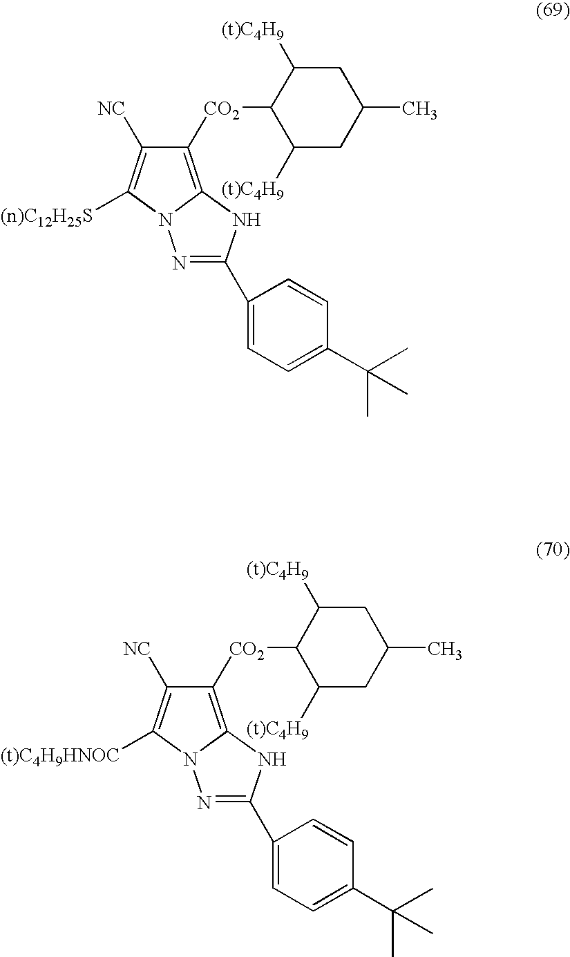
C1([CO2]C2C([(t)C4H9])CC(C)CC2[(t)C4H9])=C2N(C([(n)C12H25S])=C1[NC])N=C(C1=CC=C(C(C)(C)C)C=C1)N2.C1([CO2]C2C([(t)C4H9])CC(C)CC2[(t)C4H9])=C2N(C([(t)C4H9HNOC])=C1[NC])N=C(C1=CC=C(C(C)(C)C)C=C1)N2
